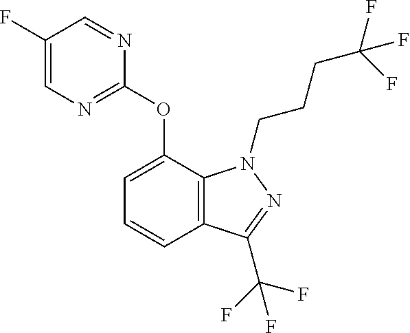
C1(F)=CN=C(OC2=CC=CC3=C2N(CCCC(F)(F)F)N=C3C(F)(F)F)N=C1
